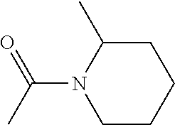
C1CCCC(C)N1C(C)=O
